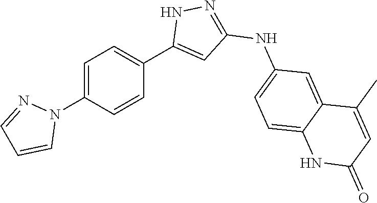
C1=C(N2N=CC=C2)C=CC(C2=CC(NC3=CC=C4C(=C3)C(C)=CC(=O)N4)=NN2)=C1
